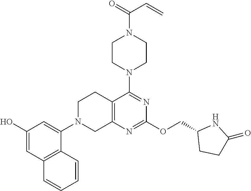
C12=C(N=C(OCC3CCC(=O)N3)N=C1N1CCN(C(=O)C=C)CC1)CN(C1=CC(O)=CC3=C1C=CC=C3)CC2
